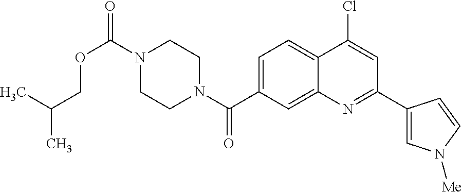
N1(C(OCC(C)C)=O)CCN(C(=O)C2=CC=C3C(=C2)N=C(C2=CN([Me])C=C2)C=C3Cl)CC1
